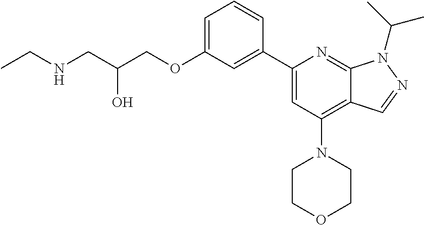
N(CC(COC1=CC=CC(C2=CC(N3CCOCC3)=C3C(=N2)N(C(C)C)N=C3)=C1)O)CC
